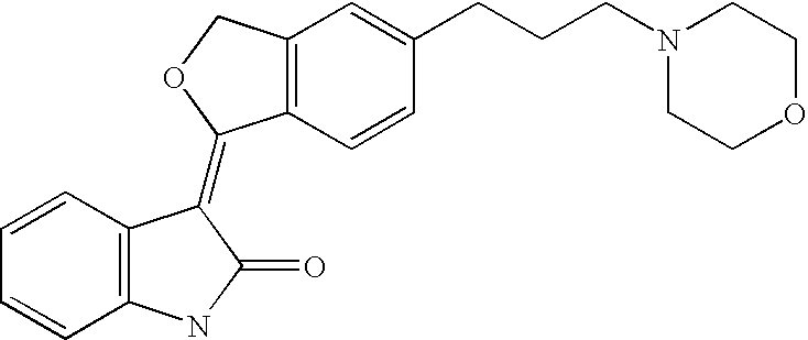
C1=CC2=C(C=C1)NC(=O)C2=C1C2=C(CO1)C=C(CCCN1CCOCC1)C=C2
